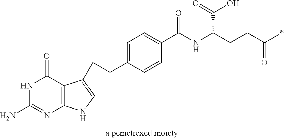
N1C(N)=NC2=C(C1=O)C(CCC1=CC=C(C(NC(CCC(=O)*)C(O)=O)=O)C=C1)=CN2
